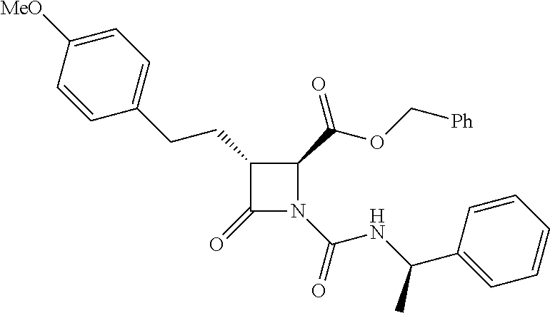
C1(CCC2=CC=C([MeO])C=C2)C(=O)N(C(=O)NC(C2=CC=CC=C2)C)C1C(=O)OC[Ph]
